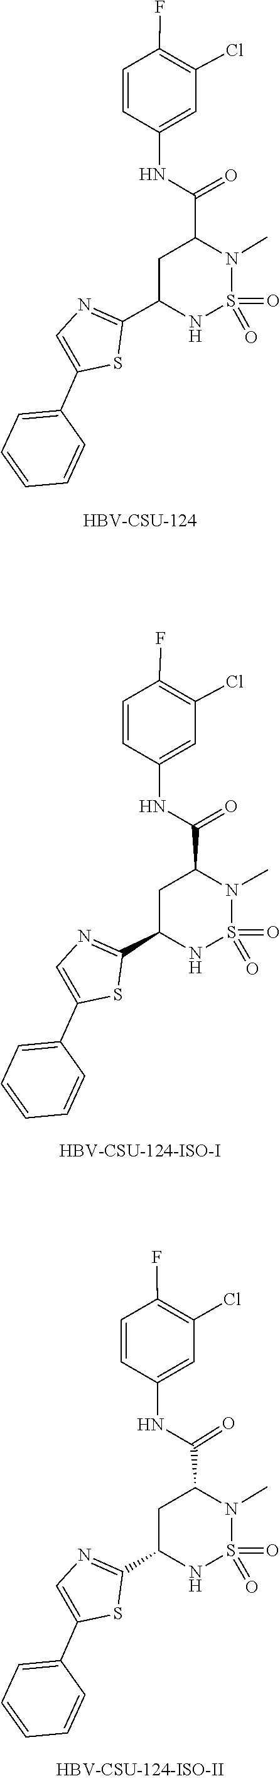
C1=C(C2=CN=C(C3NS(=O)(=O)N(C)C(C(NC4=CC(Cl)=C(F)C=C4)=O)C3)S2)C=CC=C1.[HBV-CSU-124].C1=C(C2=CC=CC=C2)SC(C2CC(C(NC3=CC(Cl)=C(F)C=C3)=O)N(C)S(=O)(=O)N2)=N1.S1C(C2=CC=CC=C2)=CN=C1C1CC(C(NC2=CC(Cl)=C(F)C=C2)=O)N(C)S(=O)(=O)N1
